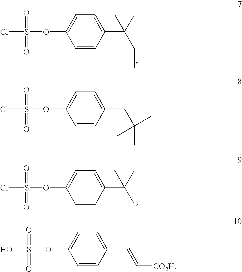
C1=CC(C(C)(C)CC)=CC=C1OS(Cl)(=O)=O.C1=CC(C(C)(C)C)=CC=C1OS(Cl)(=O)=O.C1=CC(CC(C)(C)C)=CC=C1OS(Cl)(=O)=O.C1=CC(C=C[CO2H])=CC=C1OS(O)(=O)=O
